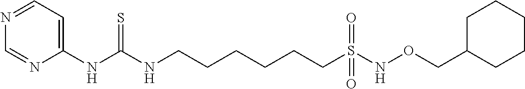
C1=NC(NC(NCCCCCCS(NOCC2CCCCC2)(=O)=O)=S)=CC=N1
